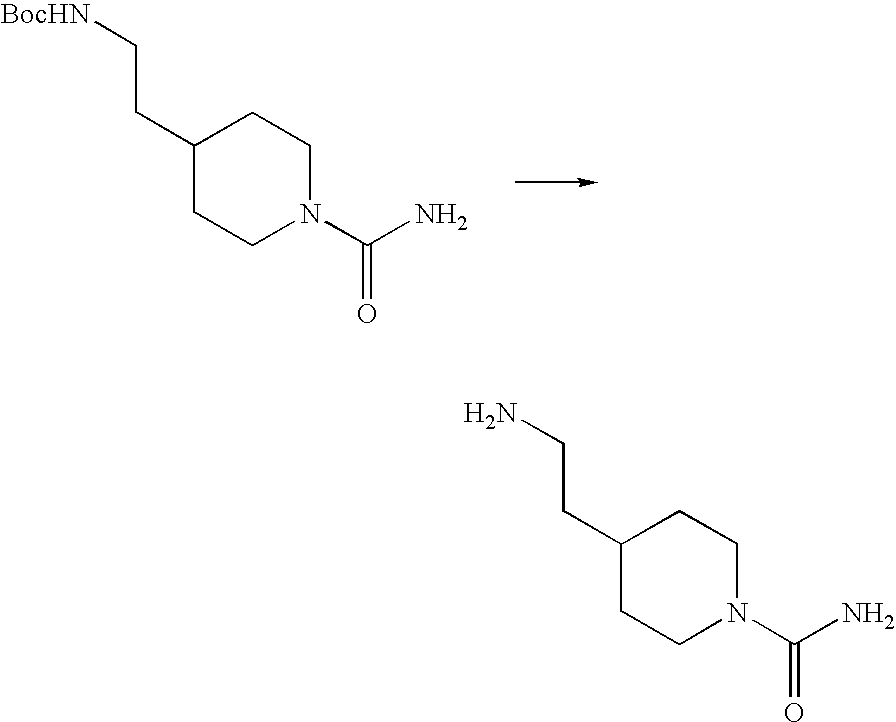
C1(CC[BocHN])CCN(C(N)=O)CC1.C1(CCN)CCN(C(N)=O)CC1
